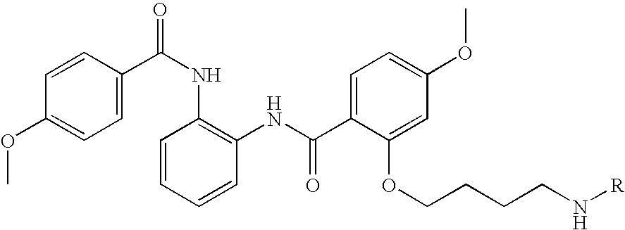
C1=C(C(NC2=C(NC(C3=CC=C(OC)C=C3OCCCCN[R])=O)C=CC=C2)=O)C=CC(OC)=C1
